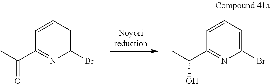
C1=CC(C(C)=O)=NC(Br)=C1.C1=CC(C(C)O)=NC(Br)=C1
